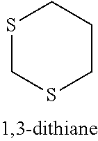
S1CSCCC1
